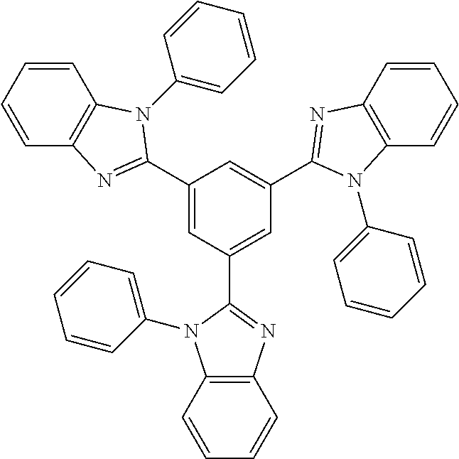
C12=C(N=C(C3=CC(C4=NC5=C(C=CC=C5)N4C4=CC=CC=C4)=CC(C4=NC5=C(C=CC=C5)N4C4=CC=CC=C4)=C3)N1C1=CC=CC=C1)C=CC=C2
